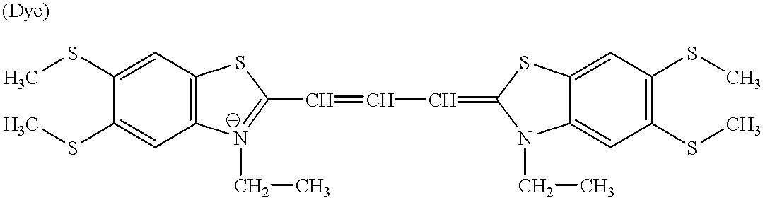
C12=C(C=C(SC)C(SC)=C1)SC(C=CC=C1SC3=CC(SC)=C(SC)C=C3N1CC)=N2CC
